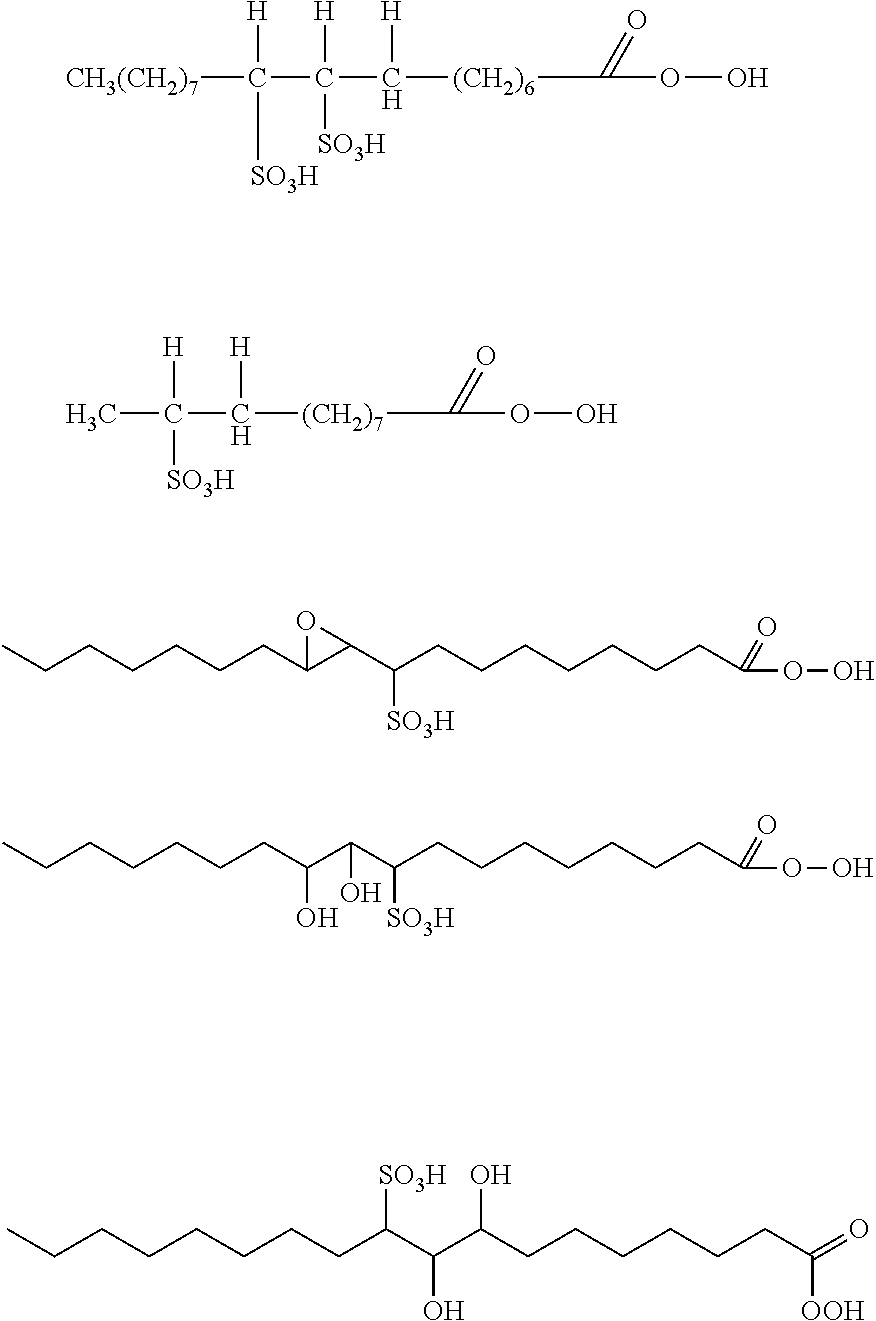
[CH3(CH2)7]C([H])(C([H])(C([H])[(CH2)6]C(OO)=O)[SO3H])[SO3H].CC([H])(C([H])[(CH2)7]C(OO)=O)[SO3H].CCCCCCCC1C(C(CCCCCCCC(OO)=O)[SO3H])O1.CCCCCCCC(C(C(CCCCCCCC(OO)=O)[SO3H])O)O.CCCCCCCCC(C(C(CCCCCCC(=O)[OOH])O)O)[SO3H]
